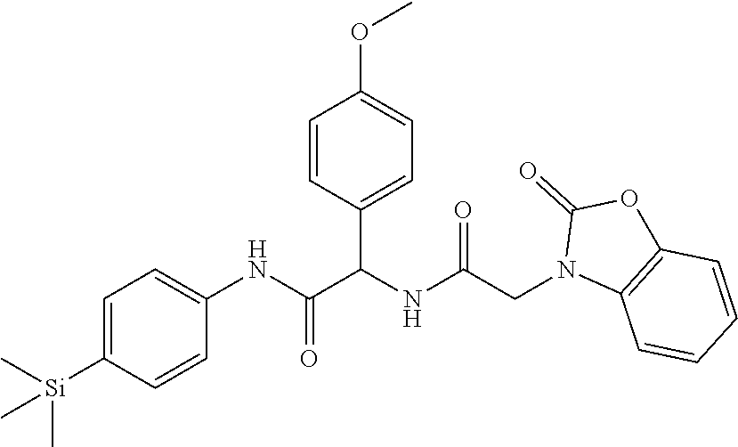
C1=C([Si](C)(C)C)C=CC(NC(=O)C(NC(CN2C3=C(OC2=O)C=CC=C3)=O)C2=CC=C(OC)C=C2)=C1
